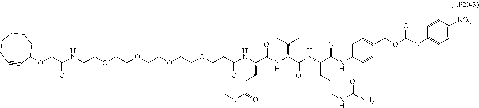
C(C(NC(C(NC(C(NC(C(NC1=CC=C(COC(OC2=CC=C([NO2])C=C2)=O)C=C1)=O)CCCNC(N)=O)=O)C(C)C)=O)CCC(=O)OC)=O)COCCOCCOCCOCCNC(COC1CCCCCC#C1)=O
